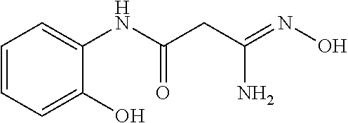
C1=CC=C(O)C(NC(CC(=NO)N)=O)=C1
